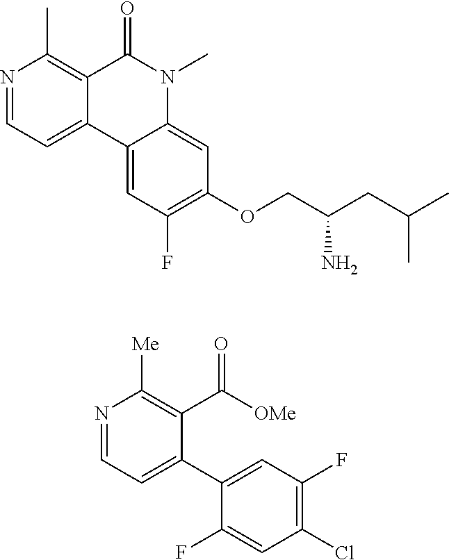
N1=CC=C2C(=C1C)C(=O)N(C)C1=CC(OCC(CC(C)C)N)=C(F)C=C21.N1=CC=C(C2=CC(F)=C(Cl)C=C2F)C(C([OMe])=O)=C1[Me]
